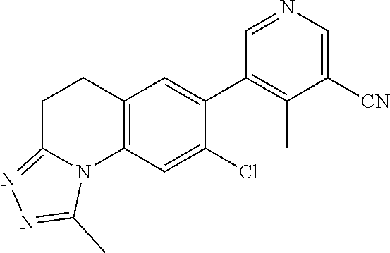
C12=C(C=C(Cl)C(C3=C(C)C([CN])=CN=C3)=C1)N1C(=NN=C1C)CC2
